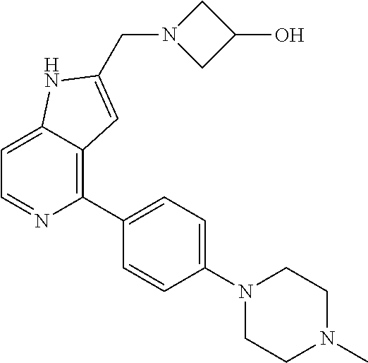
C1=C2C(=C(C3=CC=C(N4CCN(C)CC4)C=C3)N=C1)C=C(CN1CC(O)C1)N2
